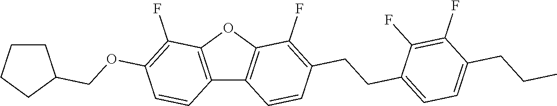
C12=C(OC3=C1C=CC(CCC1=CC=C(CCC)C(F)=C1F)=C3F)C(F)=C(OCC1CCCC1)C=C2
